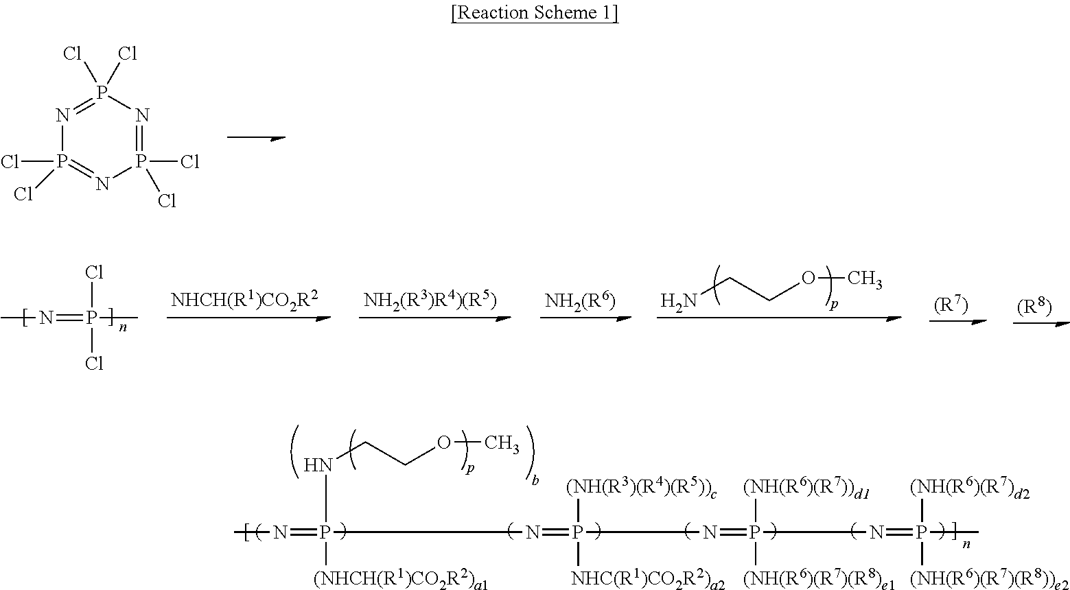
P1(Cl)(Cl)=NP(Cl)(Cl)=NP(Cl)(Cl)=N1.NCCOC.CN=P(C)(Cl)Cl.[NH2(R6)].[(R7)].[(R8)].CN=P(N=P([(NH(R3)(R4)(R5))c])([NHC(R1)CO2R2)a2])N=P(N=P(C)([(NH(R6)(R7)d2])[(NH(R6)(R7)(R8))e2])([(NH(R6)(R7))d1])[(NH(R6)(R7)(R8)e1])(NCCOC)[(NHCH(R1)CO2R2)a1]
